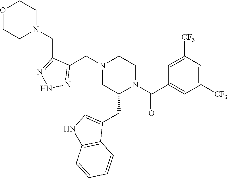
N1(CC2=NNN=C2CN2CCOCC2)CC(CC2=CNC3=C2C=CC=C3)N(C(=O)C2=CC([CF3])=CC([CF3])=C2)CC1
